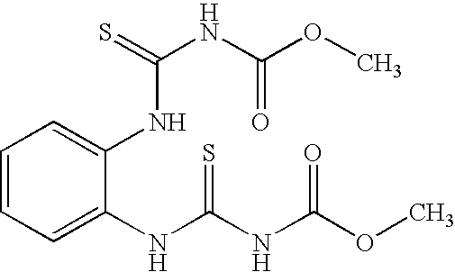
C1=CC=C(NC(NC(OC)=O)=S)C(NC(NC(OC)=O)=S)=C1
